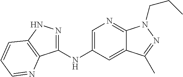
C1(NC2=CN=C3C(=C2)C(C)=NN3CCC)=NNC2=C1N=CC=C2
